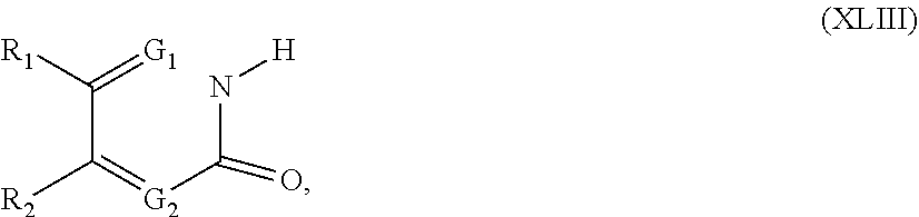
C(C(=[G2]C(N[H])=O)[R2])(=[G1])[R1]
